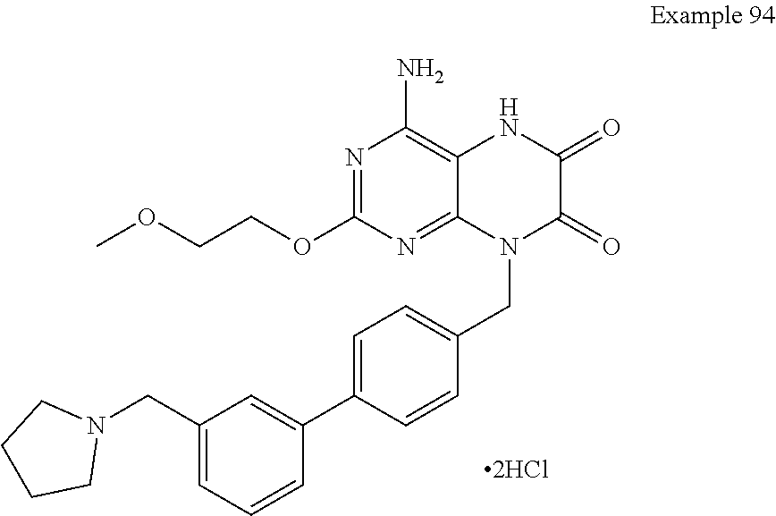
N1=C(OCCOC)N=C2C(=C1N)NC(=O)C(=O)N2CC1=CC=C(C2=CC(CN3CCCC3)=CC=C2)C=C1.[2HCl]
